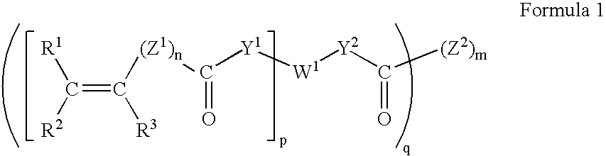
C(=C([(Z1)n]C)[R3])([R2])[R1].C([Y1][W1][Y2]C([(Z2)m])=O)=O
